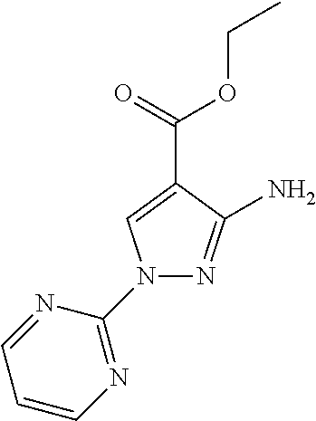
N1(C2=NC=CC=N2)N=C(N)C(C(OCC)=O)=C1
